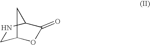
C1C2OC(=O)C(N1)C2
